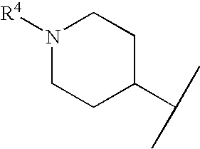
N1([R4])CCC(C(C)C)CC1
